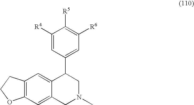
C12=C(C=C3C(=C1)C(C1=CC([R6])=C([R5])C([R4])=C1)CN(C)C3)OCC2
